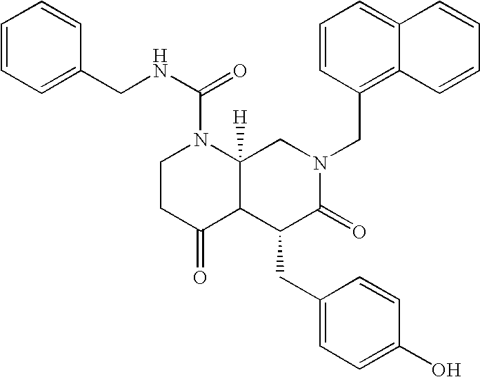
C1=CC=C(CNC(=O)N2CCC(=O)C3C2([H])CN(CC2=C4C(=CC=C2)C=CC=C4)C(=O)C3CC2=CC=C(O)C=C2)C=C1
